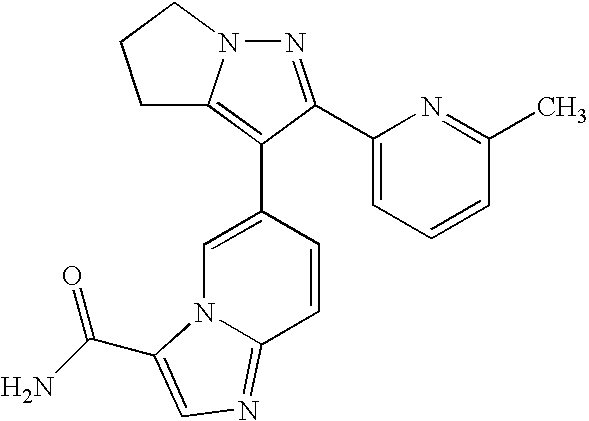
N1=C(C2=CC=CC(C)=N2)C(C2=CN3C(=NC=C3C(N)=O)C=C2)=C2N1CCC2
